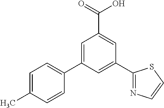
C1=C(C2=CC=C(C)C=C2)C=C(C2=NC=CS2)C=C1C(=O)O
